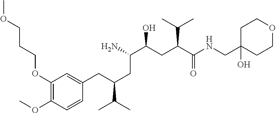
COCCCOC1=C(OC)C=CC(CC(CC(C(CC(C(NCC2(O)CCOCC2)=O)C(C)C)O)N)C(C)C)=C1
